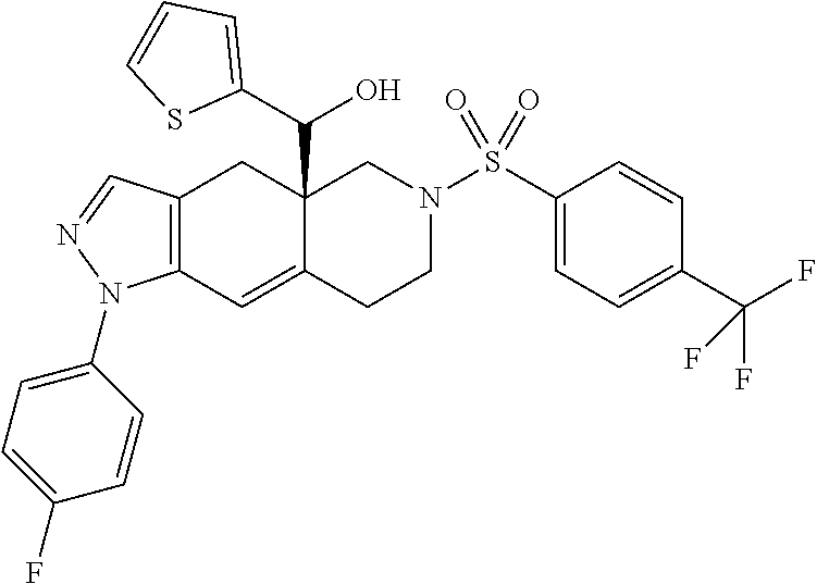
C12=C(C=C3C(C(C4=CC=CS4)O)(C1)CN(S(C1=CC=C(C(F)(F)F)C=C1)(=O)=O)CC3)N(C1=CC=C(F)C=C1)N=C2
